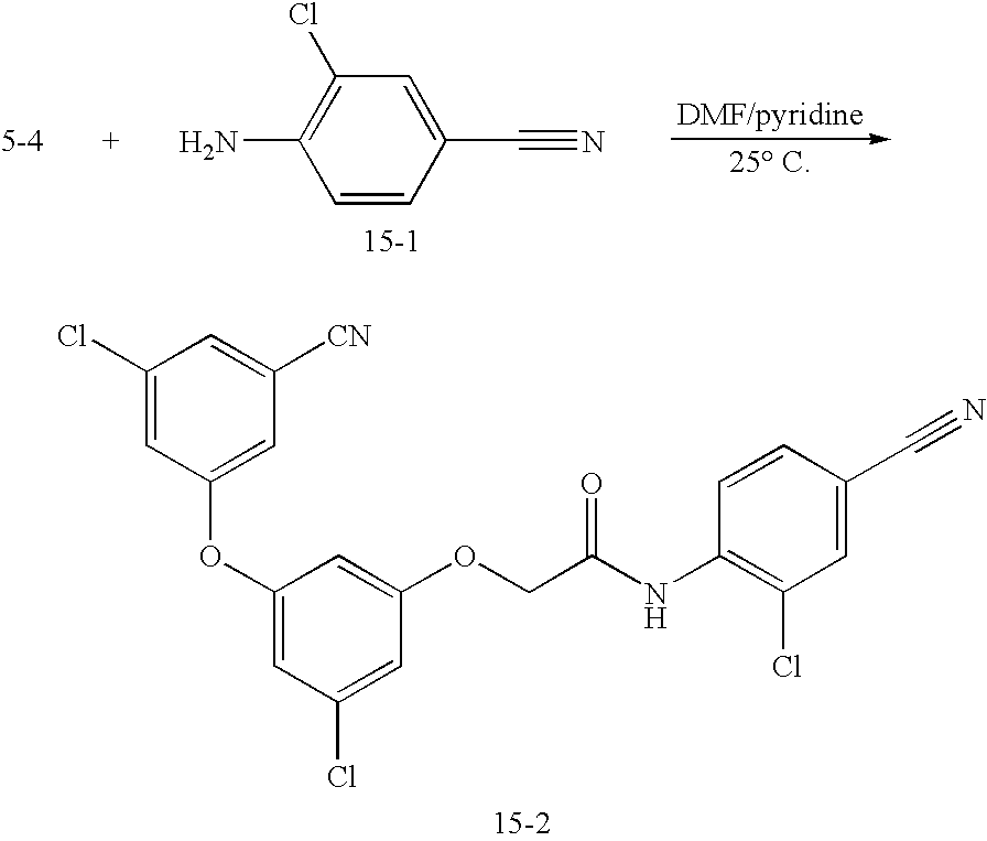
C1=CC(C#N)=CC(Cl)=C1N.C1(Cl)=CC(OC2=CC(Cl)=CC(OCC(NC3=C(Cl)C=C(C#N)C=C3)=O)=C2)=CC([CN])=C1.[15-2]
